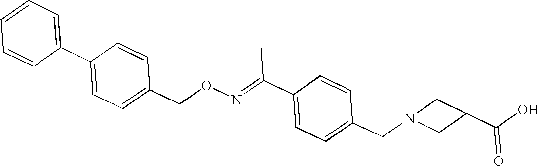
C1=CC=C(C2=CC=C(CON=C(C3=CC=C(CN4CC(C(=O)O)C4)C=C3)C)C=C2)C=C1
